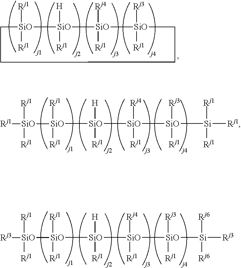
[Rj1][SiO]([Rj1])([SiO]([H])([Rj1])[SiO]([Rj4])([Rj1])[SiO]([Rj3])([Rj1])[Si]([Rj1])([Rj1])[Rj1])[SiO]([Rj1])([Rj1])[Rj1].[Rj1][SiO]([Rj1])([SiO]([H])([Rj1])[SiO]([Rj4])([Rj1])[SiO]([Rj3])([Rj1])[Si]([Rj6])([Rj6])[Rj3])[SiO]([Rj1])([Rj1])[Rj3].[Rj1][SiO]1([Rj1])[SiO]([H])([Rj1])[SiO]([Rj4])([Rj1])[SiO]([Rj3])([Rj1])CCCC1
